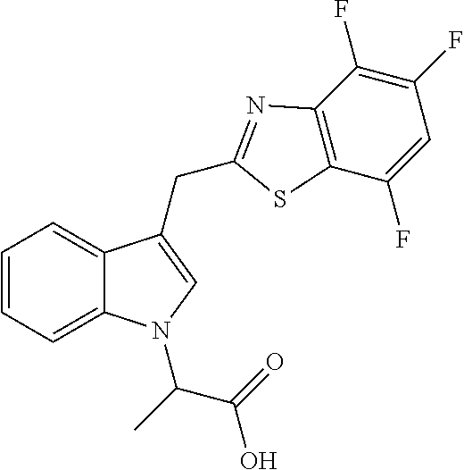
C12=CC=CC=C1C(CC1=NC3=C(C(F)=CC(F)=C3F)S1)=CN2C(C)C(=O)O
